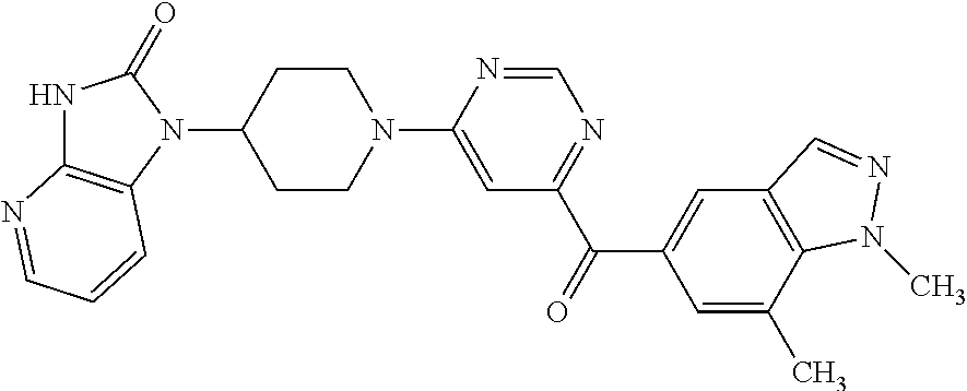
C1CN(C2=CC(C(=O)C3=CC4=C(C(C)=C3)N(C)N=C4)=NC=N2)CCC1N1C(=O)NC2=C1C=CC=N2
